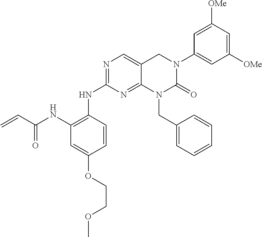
C=CC(NC1=C(NC2=NC=C3C(=N2)N(CC2=CC=CC=C2)C(=O)N(C2=CC([OMe])=CC([OMe])=C2)C3)C=CC(OCCOC)=C1)=O
